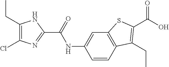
C1(CC)=C(Cl)N=C(C(=O)NC2=CC3=C(C=C2)C(CC)=C(C(O)=O)S3)N1
